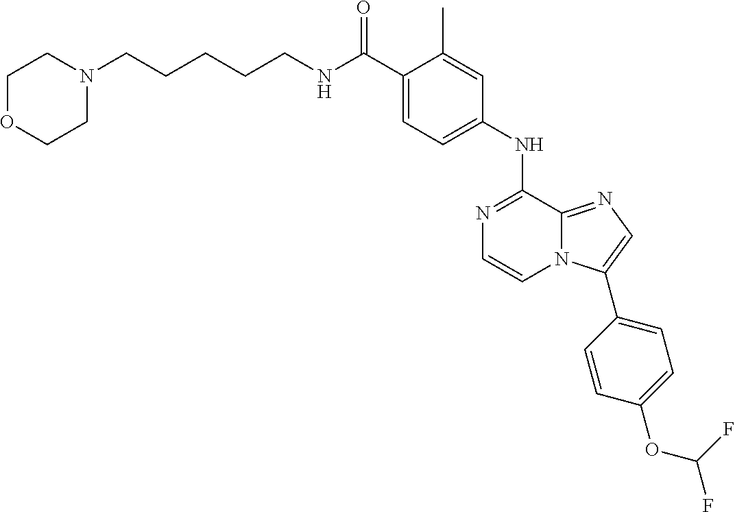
C1(NC2=NC=CN3C2=NC=C3C2=CC=C(OC(F)F)C=C2)=CC=C(C(NCCCCCN2CCOCC2)=O)C(C)=C1
